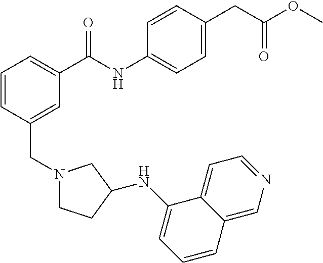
C1=CC(CN2CCC(NC3=CC=CC4=CN=CC=C34)C2)=CC(C(NC2=CC=C(CC(OC)=O)C=C2)=O)=C1
